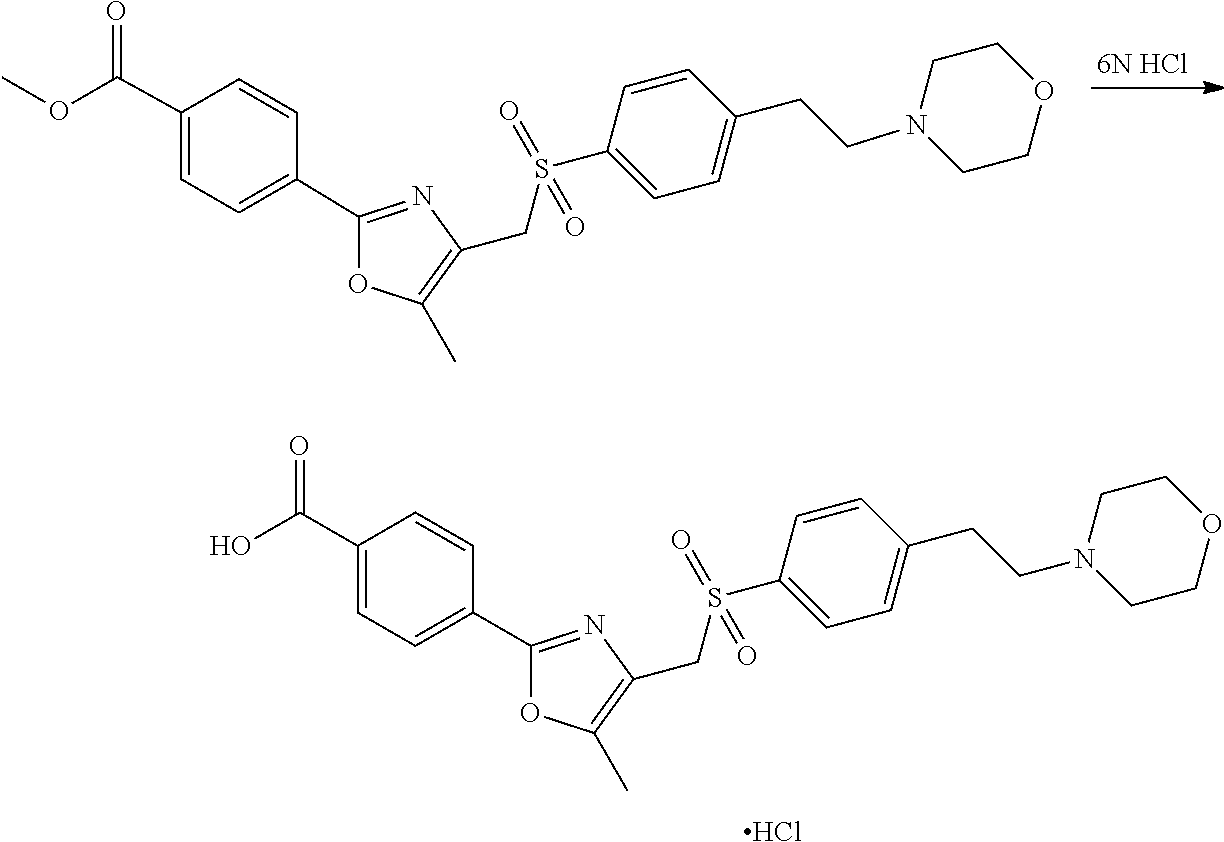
Cl.C(C1=CC=C(C2=NC(CS(C3=CC=C(CCN4CCOCC4)C=C3)(=O)=O)=C(C)O2)C=C1)(=O)O.COC(C1=CC=C(C2=NC(CS(C3=CC=C(CCN4CCOCC4)C=C3)(=O)=O)=C(C)O2)C=C1)=O.[6N HCl]
